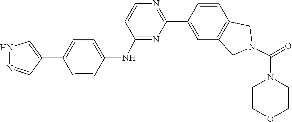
C1=CC2=C(C=C1C1=NC=CC(NC3=CC=C(C4=CNN=C4)C=C3)=N1)CN(C(=O)N1CCOCC1)C2
